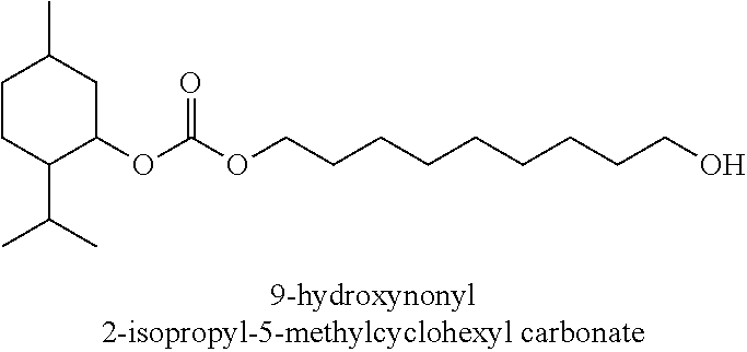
C1CC(C(C)C)C(OC(=O)OCCCCCCCCCO)CC1C
